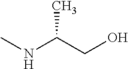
C(CO)(NC)C
